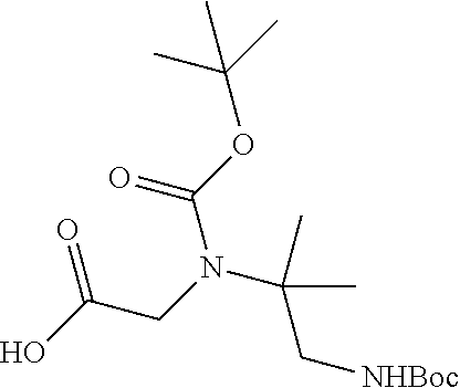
OC(CN(C(C[NHBoc])(C)C)C(OC(C)(C)C)=O)=O
